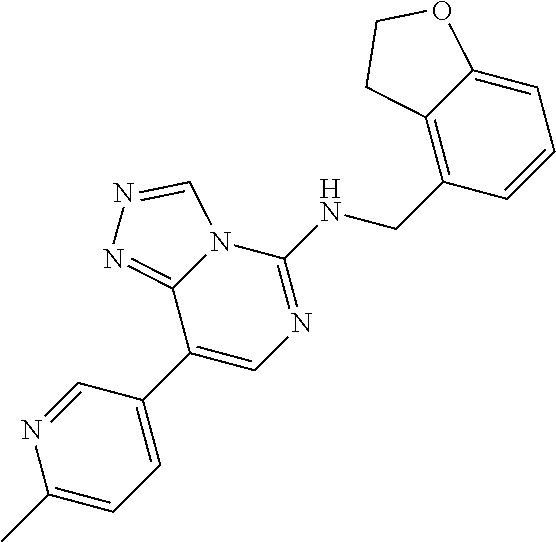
C1(C2=CN=C(NCC3=C4C(=CC=C3)OCC4)N3C2=NN=C3)=CC=C(C)N=C1
